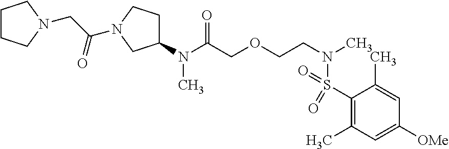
C1(N(C(COCCN(C)S(C2=C(C)C=C([OMe])C=C2C)(=O)=O)=O)C)CCN(C(CN2CCCC2)=O)C1
